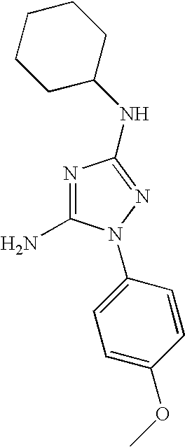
C1(N)=NC(NC2CCCCC2)=NN1C1=CC=C(OC)C=C1
